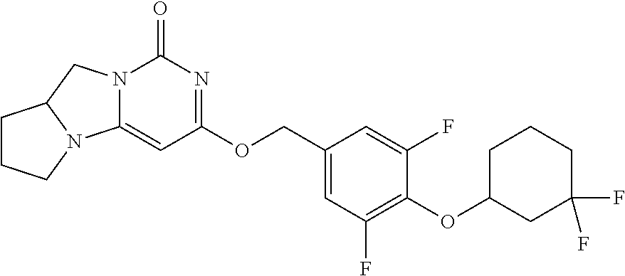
N12C(=CC(OCC3=CC(F)=C(OC4CC(F)(F)CCC4)C(F)=C3)=NC1=O)N1C(C2)CCC1
